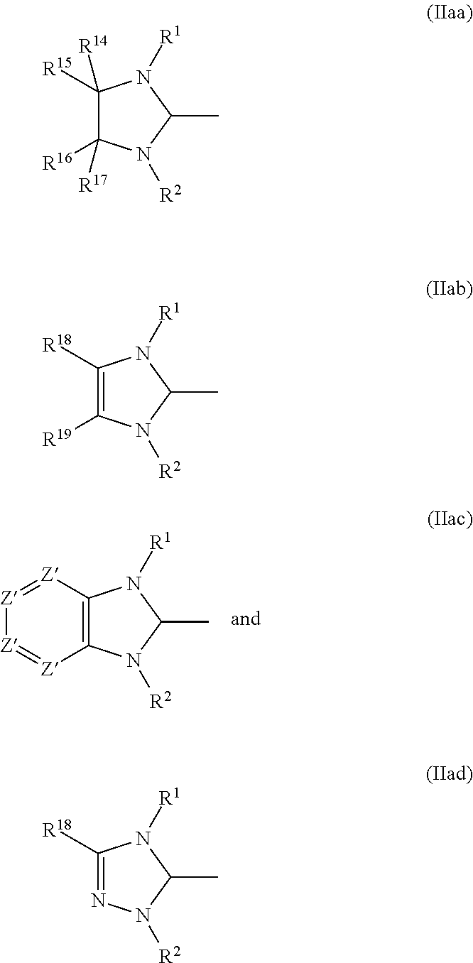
C12=C(N([R2])C(C)N1[R1])[Z]=[Z][Z]=[Z]2.C1([R15])([R14])C([R16])([R17])N([R2])C(C)N1[R1].C1([R18])=C([R19])N([R2])C(C)N1[R1].C1([R18])=NN([R2])C(C)N1[R1]
